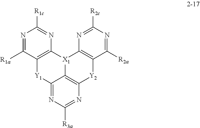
C12=C([X1]3C4=C([Y2]1)N=C([R3a])N=C4[Y1]C1=C3N=C([R1c])N=C1[R1a])N=C([R2c])N=C2[R2a]
